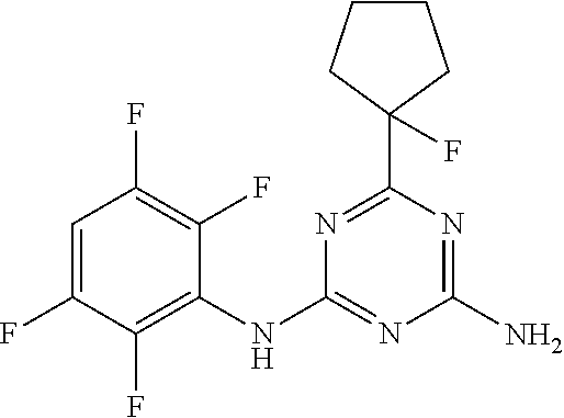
C1(NC2=NC(N)=NC(C3(F)CCCC3)=N2)=C(F)C(F)=CC(F)=C1F
